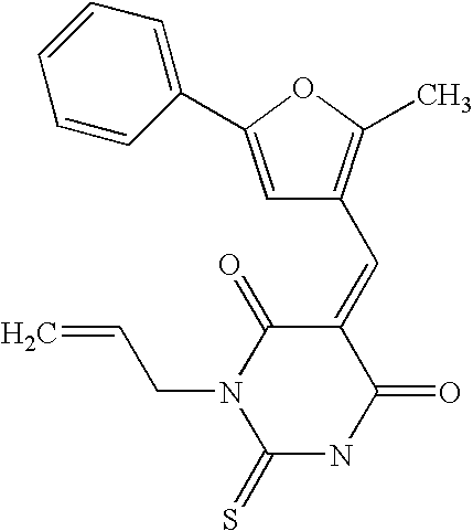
C1=C(C2=CC=CC=C2)OC(C)=C1C=C1C(=O)N(CC=C)C(=S)NC1=O
